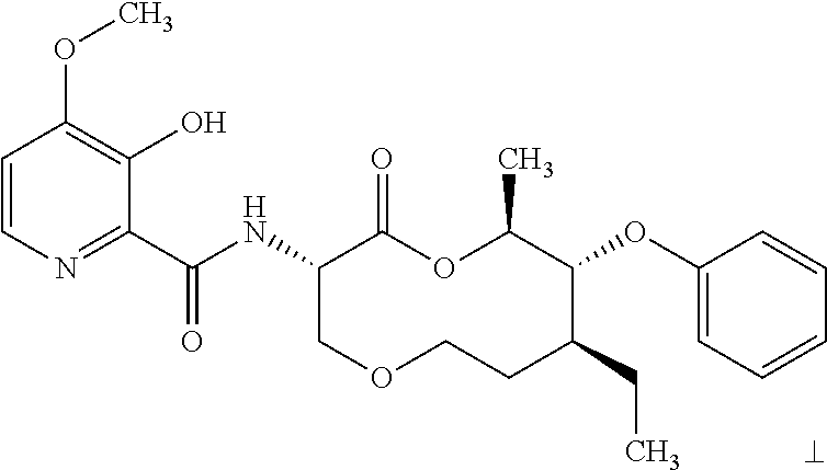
C1(C(NC2COCCC(CC)C(OC3=CC=CC=C3)C(C)OC2=O)=O)=NC=CC(OC)=C1O
